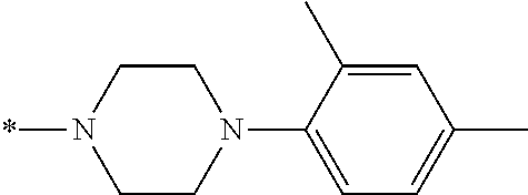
*N1CCN(C2=CC=C(C)C=C2C)CC1
